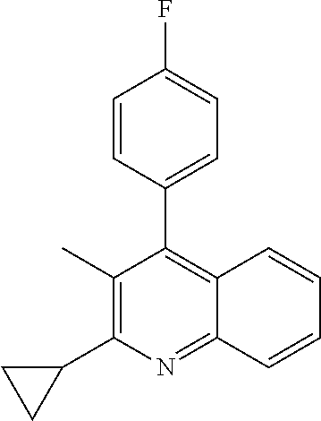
C1=CC(C2=C3C(=NC(C4CC4)=C2C)C=CC=C3)=CC=C1F
